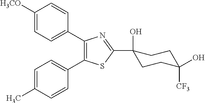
C1([H3CO])=CC=C(C2=C(C3=CC=C(C)C=C3)SC(C3(O)CCC([CF3])(O)CC3)=N2)C=C1
